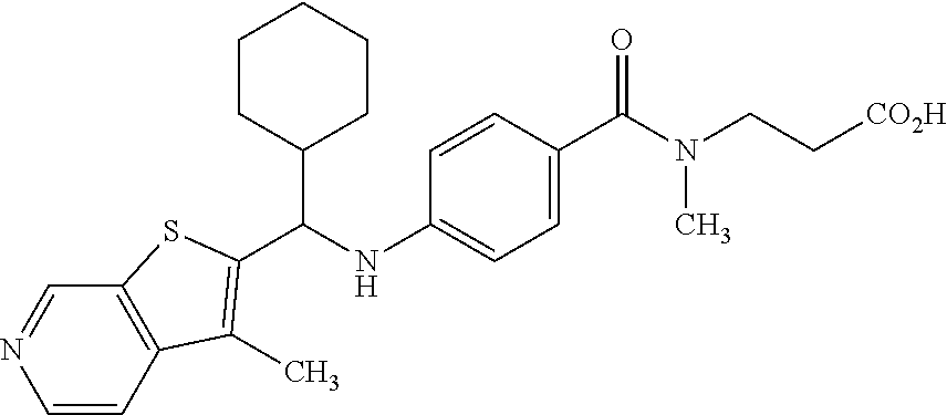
C1=C(C(N(CC[CO2H])C)=O)C=CC(NC(C2CCCCC2)C2=C(C)C3=C(C=NC=C3)S2)=C1
